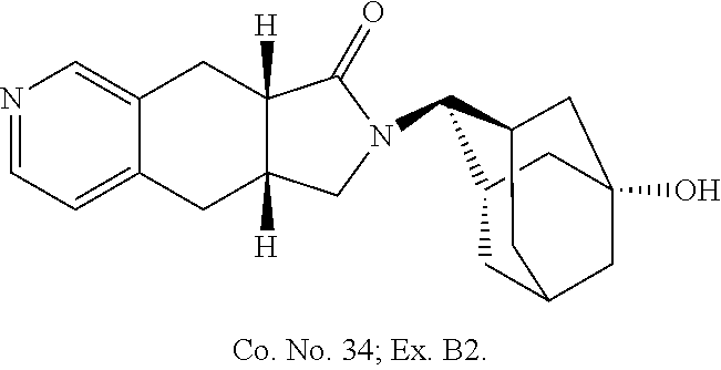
C12=CN=CC=C1CC1([H])C([H])(C2)C(=O)N(C2C3CC4CC(O)(CC2C4)C3)C1
